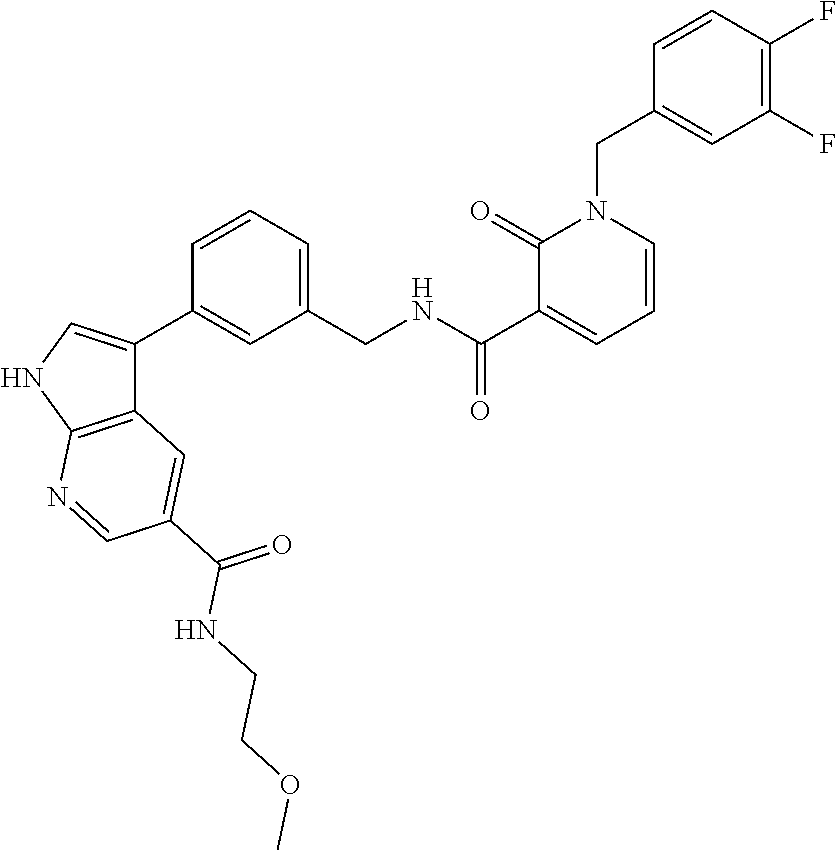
C12=C(NC=C1C1=CC(CNC(C3=CC=CN(CC4=CC(F)=C(F)C=C4)C3=O)=O)=CC=C1)N=CC(C(=O)NCCOC)=C2
